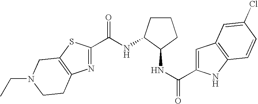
C1(C(NC2CCCC2NC(C2=CC3=C(N2)C=CC(Cl)=C3)=O)=O)=NC2=C(S1)CN(CC)CC2
